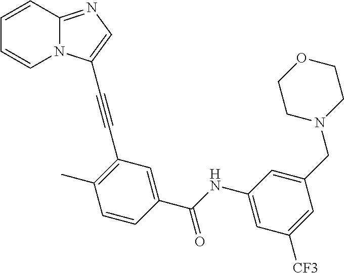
C1=CC2=NC=C(C#CC3=C(C)C=CC(C(NC4=CC([CF3])=CC(CN5CCOCC5)=C4)=O)=C3)N2C=C1
